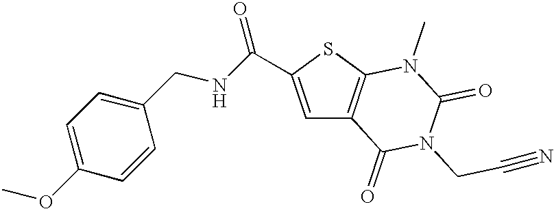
C1=C(C(NCC2=CC=C(OC)C=C2)=O)SC2=C1C(=O)N(CC#N)C(=O)N2C
